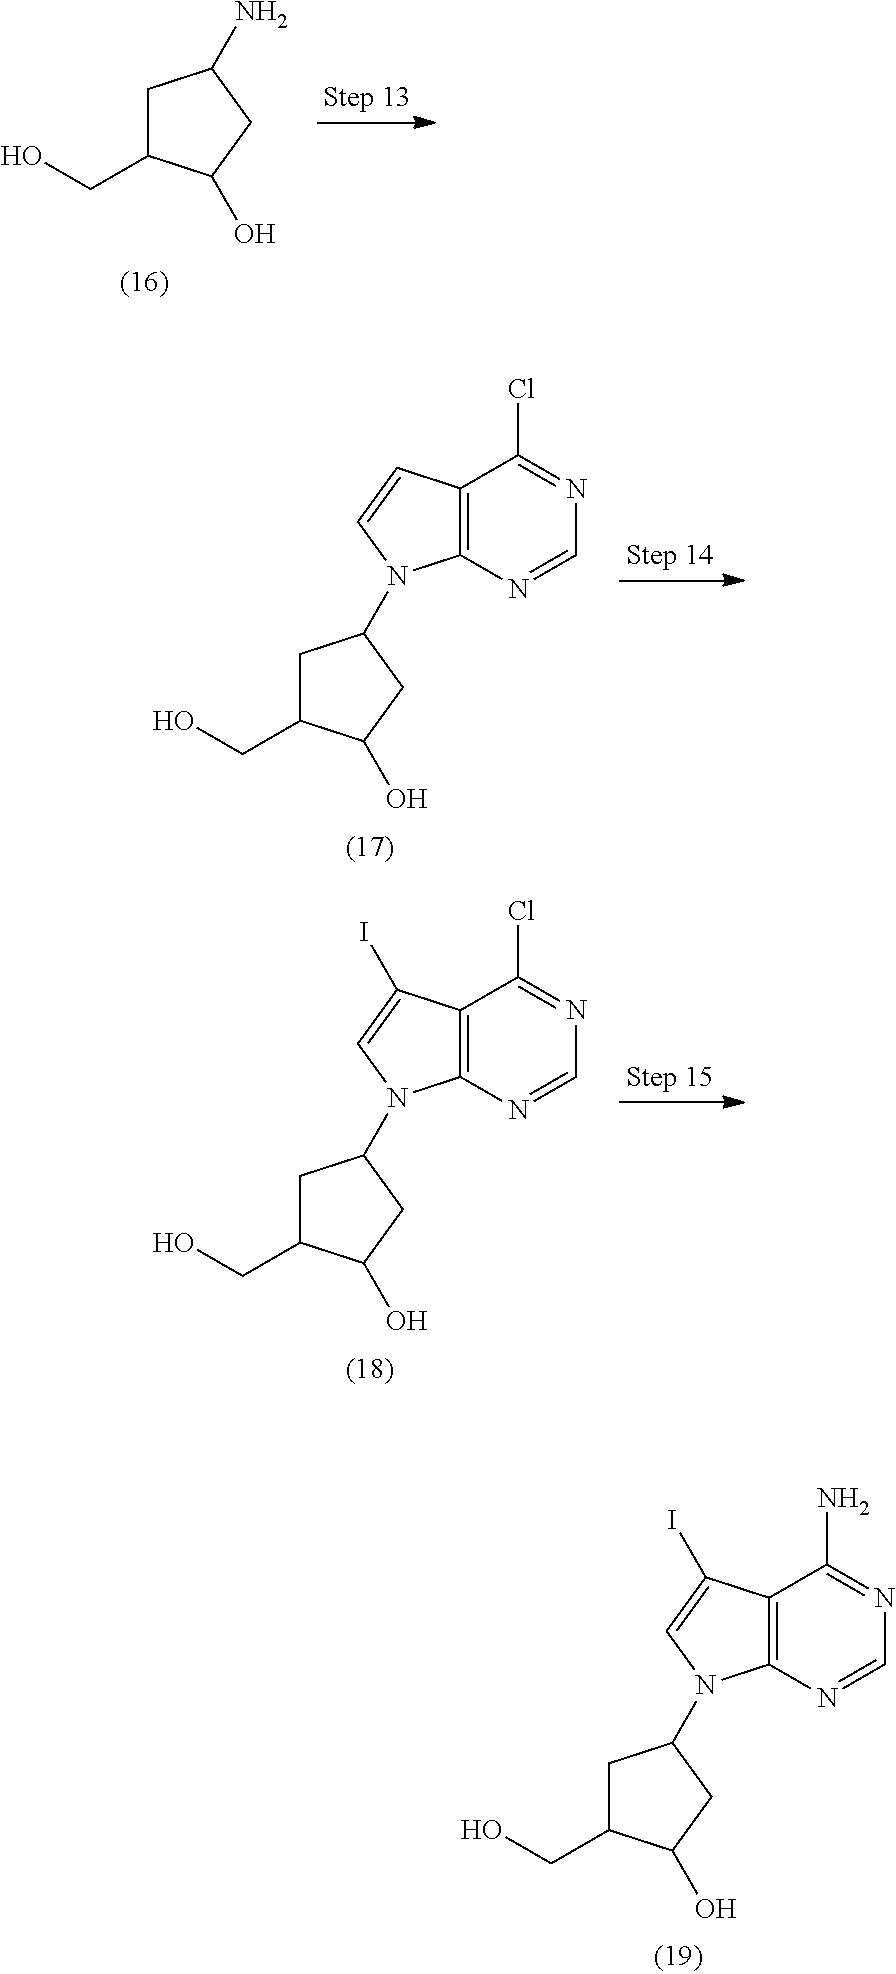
C1C(CO)C(O)CC1N.C12=C(N=CN=C1Cl)N(C1CC(CO)C(O)C1)C=C2.C12=C(N=CN=C1Cl)N(C1CC(CO)C(O)C1)C=C2I.C12=C(N=CN=C1N)N(C1CC(CO)C(O)C1)C=C2I
